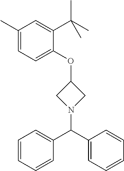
C1N(C(C2=CC=CC=C2)C2=CC=CC=C2)CC1OC1=CC=C(C)C=C1C(C)(C)C
